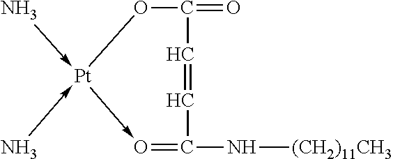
O1C(=O)C=CC(N[(CH2)11CH3])=O-[Pt]1(-N)-N
